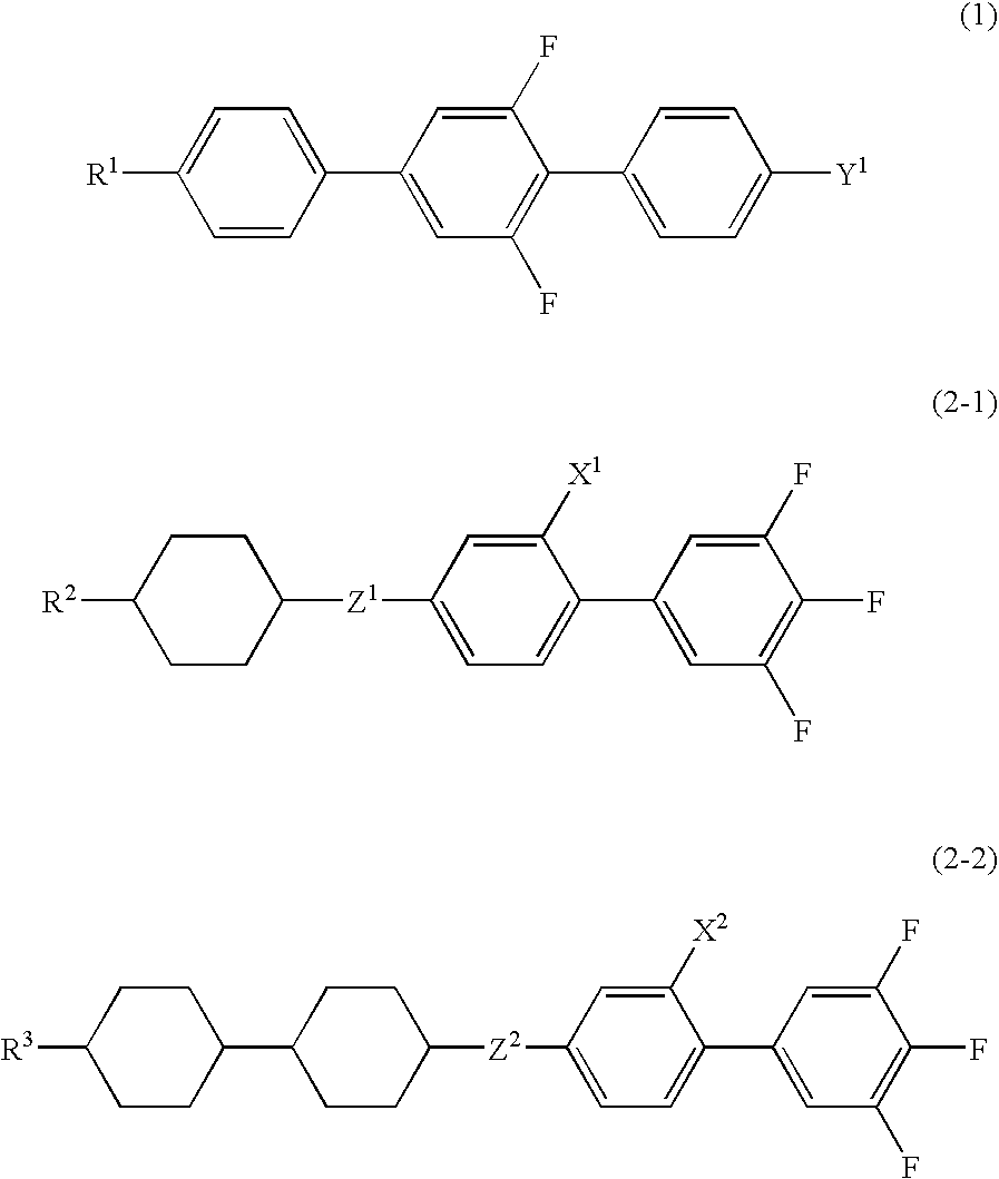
C1=CC(C2=CC(F)=C(C3=CC=C([Y1])C=C3)C(F)=C2)=CC=C1[R1].C1CC([Z1]C2=CC=C(C3=CC(F)=C(F)C(F)=C3)C([X1])=C2)CCC1[R2].C1CC([Z2]C2=CC=C(C3=CC(F)=C(F)C(F)=C3)C([X2])=C2)CCC1C1CCC([R3])CC1
